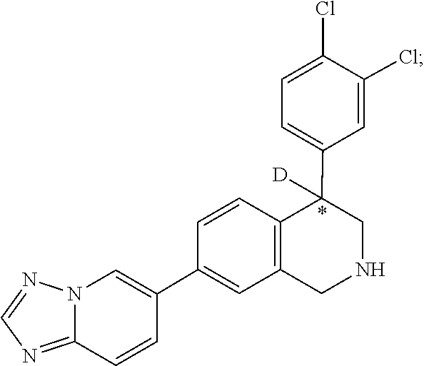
C1(Cl)=CC=C(C2([D])CNCC3=C2C=CC(C2=CN4C(=NC=N4)C=C2)=C3)C=C1Cl
